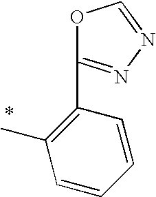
C1(C2=NN=CO2)=C(C)C=CC=C1
